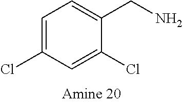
C1=C(Cl)C(CN)=CC=C1Cl
